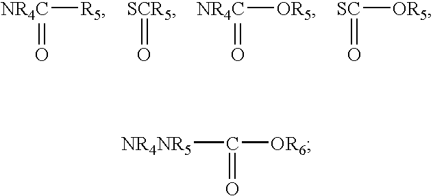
[R5][NR4C]=O.[SCR5]=O.[OR5][NR4C]=O.[SC](=O)[OR5].[NR4NR5]C([OR6])=O
